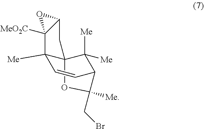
C12C([Me])([Me])C3(C([Me])(C=C1)C1([MeO2C])C(C3)O1)OC2([Me])CBr
